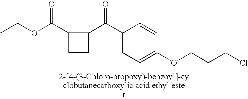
CCOC(C1C(C(C2=CC=C(OCCCCl)C=C2)=O)CC1)=O
